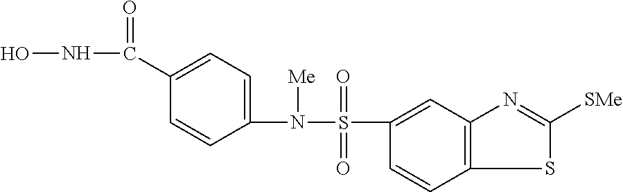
C1(S(N(C2=CC=C(C(NO)=O)C=C2)[Me])(=O)=O)=CC2=C(C=C1)SC([SMe])=N2
